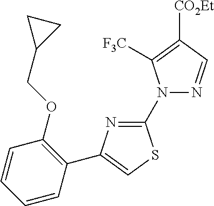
C1=CC=CC(C2=CSC(N3N=CC([CO2Et])=C3[F3C])=N2)=C1OCC1CC1
